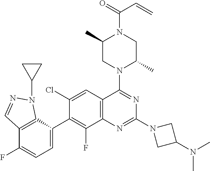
C12=C(C=C(Cl)C(C3=CC=C(F)C4=C3N(C3CC3)N=C4)=C1F)C(N1C(C)CN(C(=O)C=C)C(C)C1)=NC(N1CC(N(C)C)C1)=N2
